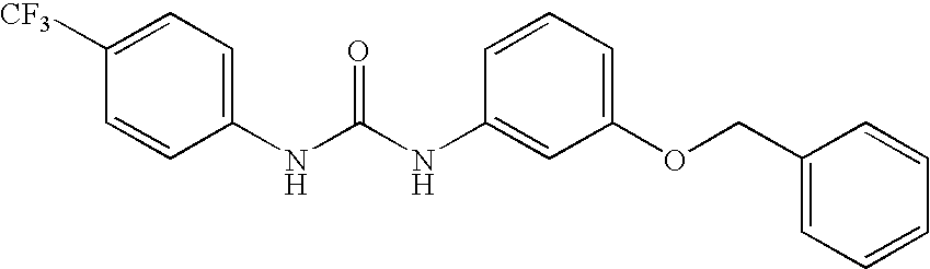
C1(NC(NC2=CC(OCC3=CC=CC=C3)=CC=C2)=O)=CC=C([CF3])C=C1
